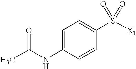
C1=C(NC(C)=O)C=CC(S([X1])(=O)=O)=C1
